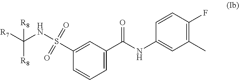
C1=CC(NC(C2=CC=CC(S(NC([R7])([R8])[R8])(=O)=O)=C2)=O)=CC(C)=C1F
